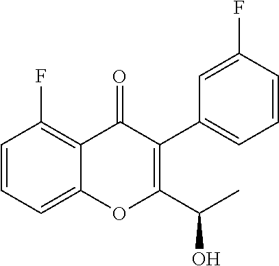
C1=CC=C2C(=C1F)C(=O)C(C1=CC=CC(F)=C1)=C(C(C)O)O2
